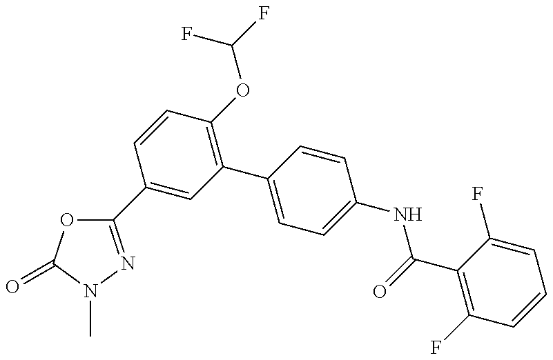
C1(C2=NN(C)C(=O)O2)=CC(C2=CC=C(NC(=O)C3=C(F)C=CC=C3F)C=C2)=C(OC(F)F)C=C1
